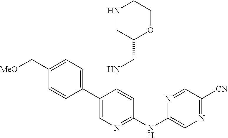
C1(C2=CN=C(NC3=CN=C([CN])C=N3)C=C2NCC2OCCNC2)=CC=C(C[MeO])C=C1
